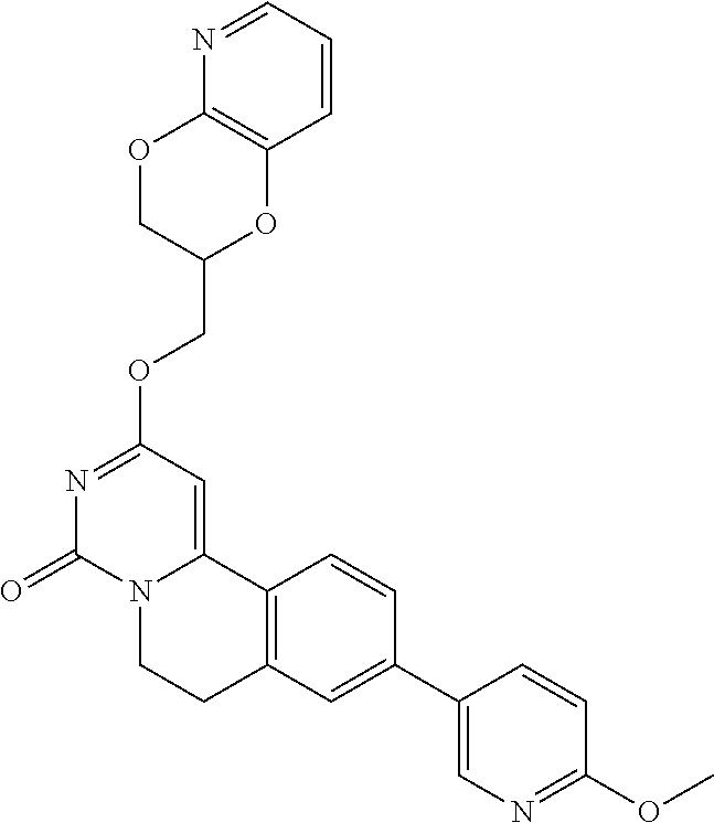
N1=C(OCC2OC3=C(OC2)N=CC=C3)C=C2N(C1=O)CCC1=C2C=CC(C2=CN=C(OC)C=C2)=C1
